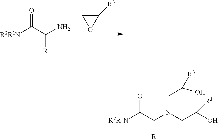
[R2R1N]C(C(N)[R])=O.C1([R3])CO1.[R2R1N]C(C(N(CC(O)[R3])CC(O)[R3])[R])=O
